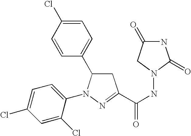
C1=C(Cl)C=CC(C2CC(C(=O)NN3CC(=O)NC3=O)=NN2C2=CC=C(Cl)C=C2Cl)=C1
